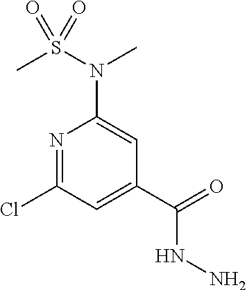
N1=C(Cl)C=C(C(=O)NN)C=C1N(S(C)(=O)=O)C
